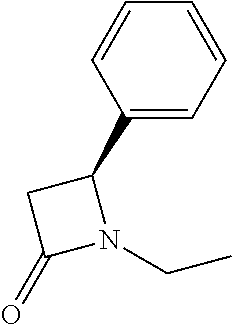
C1(C2CC(=O)N2CC)=CC=CC=C1
